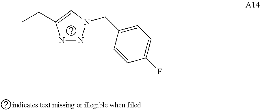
N1NN(CC2=CC=C(F)C=C2)C=C1CC
